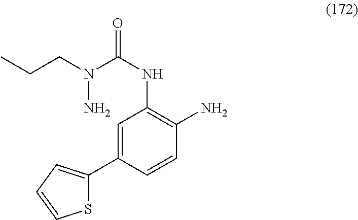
S1C(C2=CC(NC(=O)N(CCC)N)=C(N)C=C2)=CC=C1
